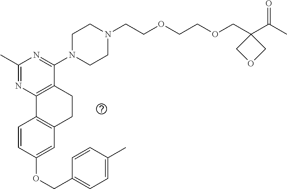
C1(OCC2=CC=C(C)C=C2)=CC2=C(C=C1)C1=C(CC2)C(N2CCN(CCOCCOCC3(C(C)=O)COC3)CC2)=NC(C)=N1
